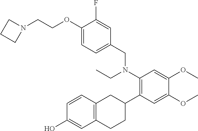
C1=CC2=C(C=C1O)CCC(C1=C(N(CC)CC3=CC=C(OCCN4CCC4)C(F)=C3)C=C(OC)C(OC)=C1)C2
